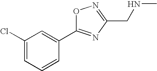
C1(Cl)=CC=CC(C2=NC(CNC)=NO2)=C1
